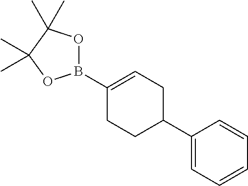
C1(B2OC(C)(C)C(C)(C)O2)=CCC(C2=CC=CC=C2)CC1
